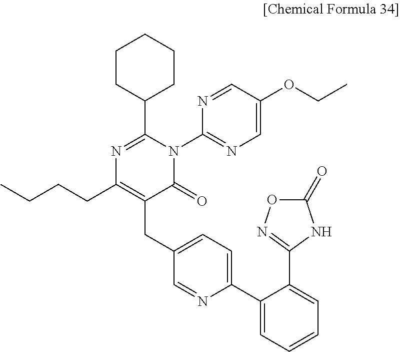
N1=C(C2CCCCC2)N(C2=NC=C(OCC)C=N2)C(=O)C(CC2=CC=C(C3=CC=CC=C3C3=NOC(=O)N3)N=C2)=C1CCCC
